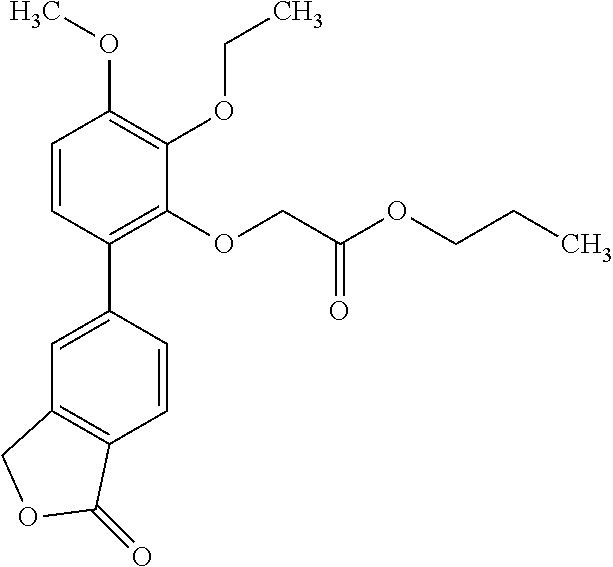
C1=C(C2=C(OCC(OCCC)=O)C(OCC)=C(OC)C=C2)C=CC2=C1COC2=O
